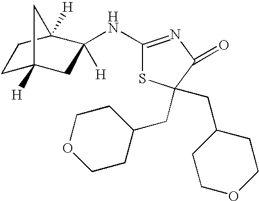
C1C2([H])CC([H])(NC3=NC(=O)C(CC4CCOCC4)(CC4CCOCC4)S3)C([H])(C1)C2
